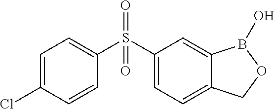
C1=C2C(=CC=C1S(C1=CC=C(Cl)C=C1)(=O)=O)COB2O
